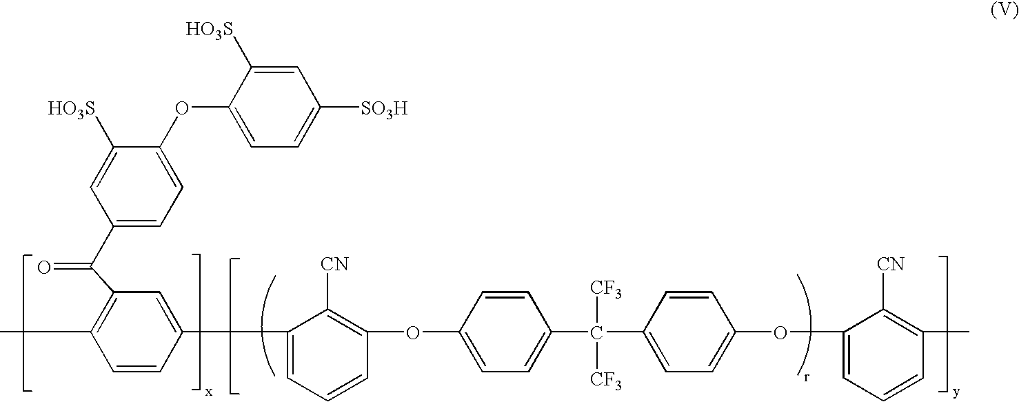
C1=C(OC2=CC=C(C(C3=C(C)C=CC(C4=CC=CC(OC5=CC=C(C(C6=CC=C(OC7=CC=CC(C)=C7[CN])C=C6)([CF3])[CF3])C=C5)=C4[CN])=C3)=O)C=C2[HO3S])C([HO3S])=CC([SO3H])=C1
